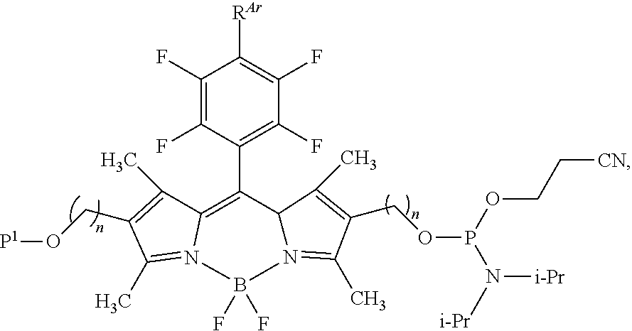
C1(F)=C(F)C(C2=C3C(C)=C(CO[P1])C(C)=N3B(F)(F)N3=C(C)C(COP(OCC[CN])N([i-Pr])[i-Pr])=C(C)C23)=C(F)C(F)=C1[RAr]
